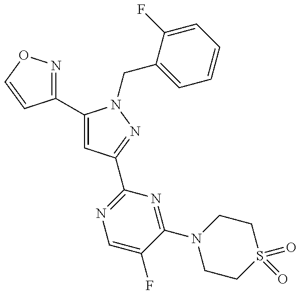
C1(C2=CC(C3=NC=C(F)C(N4CCS(=O)(=O)CC4)=N3)=NN2CC2=CC=CC=C2F)=NOC=C1
